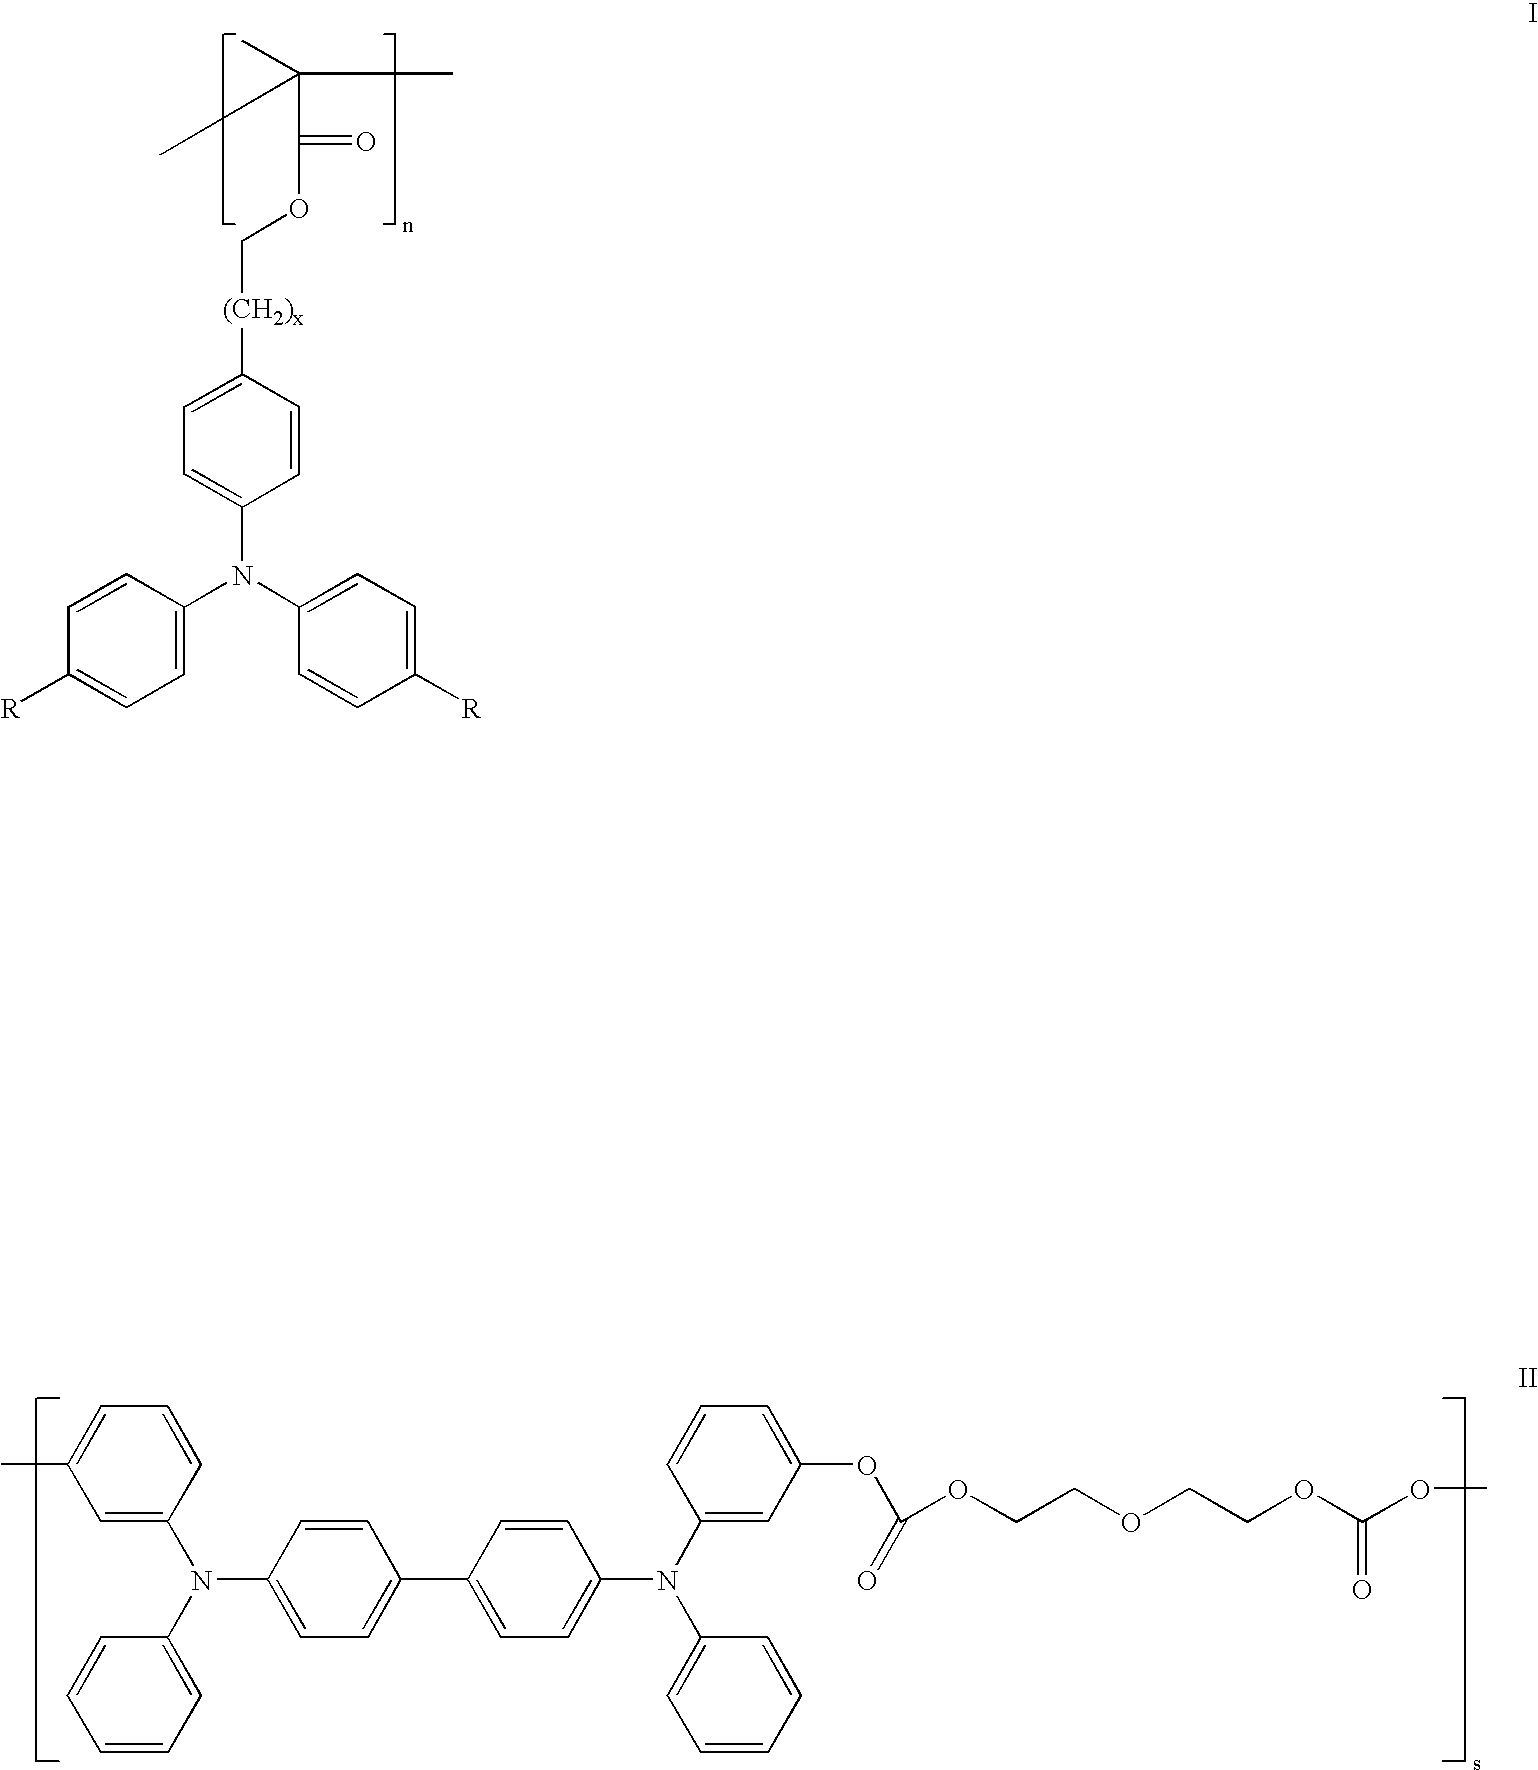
C1=CC(N(C2=CC=CC=C2)C2=CC=C(C3=CC=C(N(C4=CC(OC(OCCOCCOC(OC)=O)=O)=CC=C4)C4=CC=CC=C4)C=C3)C=C2)=CC(C)=C1.C1=CC([(CH2)x]COC(=O)C(C)(C)C)=CC=C1N(C1=CC=C([R])C=C1)C1=CC=C([R])C=C1
